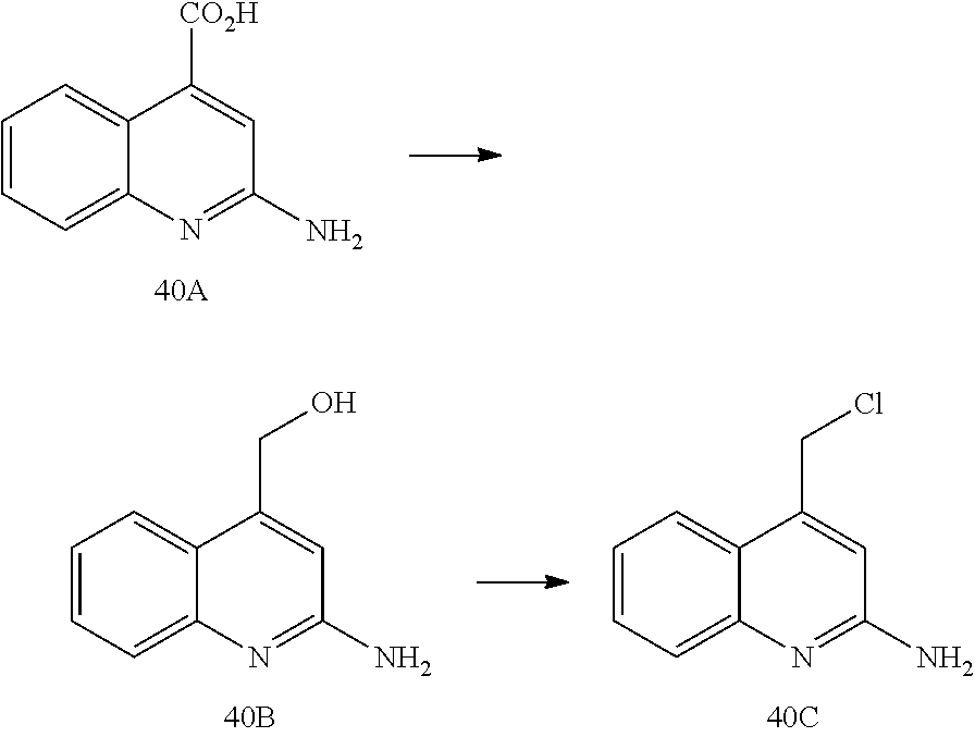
C1=CC=C2C(=C1)C([CO2H])=CC(N)=N2.C1=CC=C2C(=C1)C(CO)=CC(N)=N2.C1=CC=C2C(=C1)C(CCl)=CC(N)=N2
